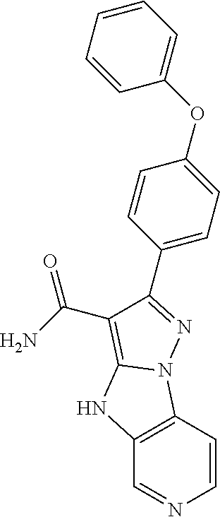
C1(C2=NN3C4=C(C=NC=C4)NC3=C2C(=O)N)=CC=C(OC2=CC=CC=C2)C=C1
